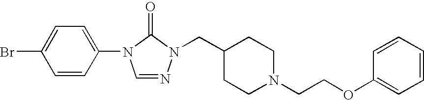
C1=C(N2C=NN(CC3CCN(CCOC4=CC=CC=C4)CC3)C2=O)C=CC(Br)=C1
